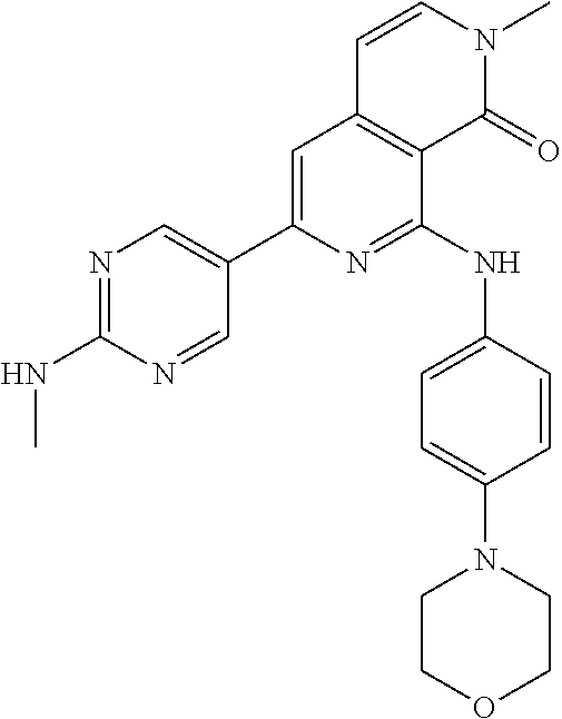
N1=C(NC)N=CC(C2=CC3=C(C(NC4=CC=C(N5CCOCC5)C=C4)=N2)C(=O)N(C)C=C3)=C1
